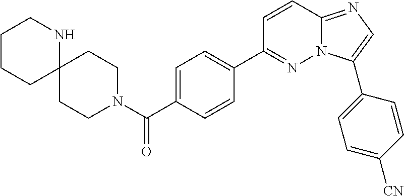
C12(CCN(C(C3=CC=C(C4=NN5C(=NC=C5C5=CC=C([CN])C=C5)C=C4)C=C3)=O)CC1)NCCCC2
